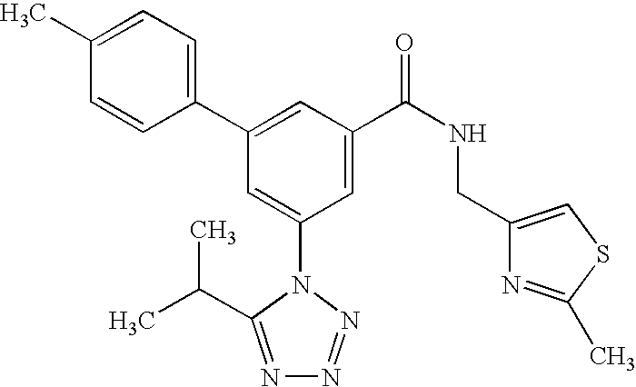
C1(C2=CC(C(NCC3=CSC(C)=N3)=O)=CC(N3C(C(C)C)=NN=N3)=C2)=CC=C(C)C=C1
